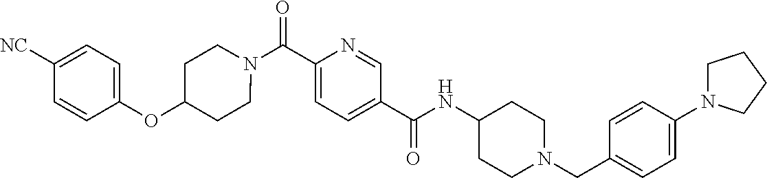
N(C(C1=CC=C(C(=O)N2CCC(OC3=CC=C([CN])C=C3)CC2)N=C1)=O)C1CCN(CC2=CC=C(N3CCCC3)C=C2)CC1
